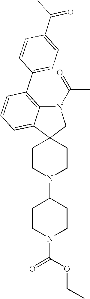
N1(C(=O)C)C2=C(C3=CC=C(C(C)=O)C=C3)C=CC=C2C2(C1)CCN(C1CCN(C(OCC)=O)CC1)CC2
